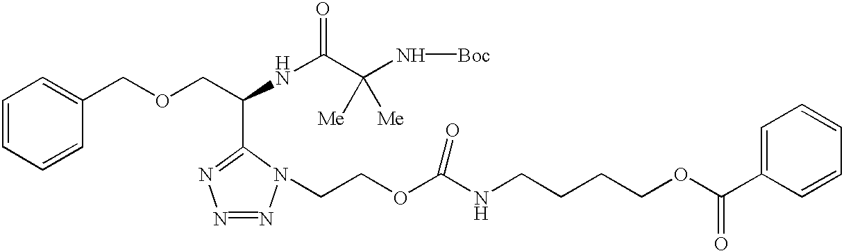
C1=CC=CC(COCC(NC(=O)C(N[Boc])([Me])[Me])C2=NN=NN2CCOC(NCCCCOC(C2=CC=CC=C2)=O)=O)=C1
